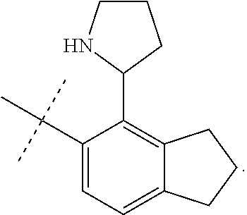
C1(C(C)(C)C)=CC=C2C(=C1C1CCCN1)CCC2
